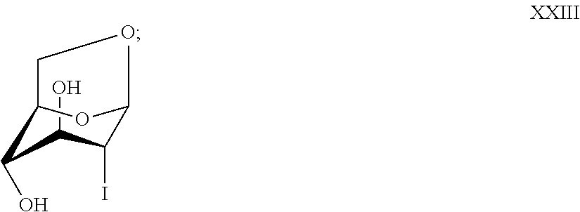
C1(I)C2OC(CO2)C(O)C1O
